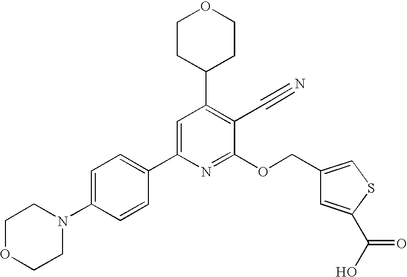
C1OCCN(C2=CC=C(C3=CC(C4CCOCC4)=C(C#N)C(OCC4=CSC(C(O)=O)=C4)=N3)C=C2)C1
